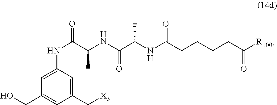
C1(C[X3])=CC(NC(C(C)NC(=O)C(NC(=O)CCCCC(=O)[R100])C)=O)=CC(CO)=C1
